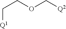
[Q1]CCOC[Q2]
